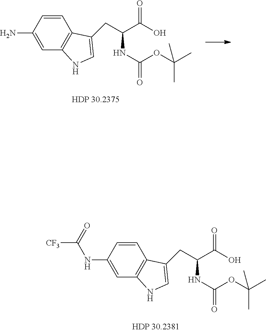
C1=CC(NC(=O)[CF3])=CC2=C1C(CC(C(O)=O)NC(=O)OC(C)(C)C)=CN2.C1=CC(N)=CC2=C1C(CC(C(O)=O)NC(=O)OC(C)(C)C)=CN2
